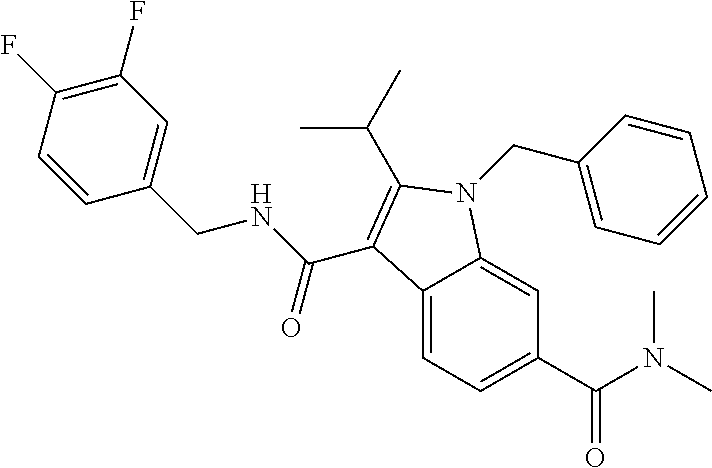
C1(F)=C(F)C=CC(CNC(=O)C2=C(C(C)C)N(CC3=CC=CC=C3)C3=CC(C(N(C)C)=O)=CC=C32)=C1
